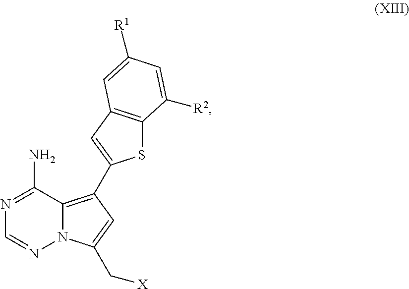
N12C(=C(C3=CC4=C(S3)C([R2])=CC([R1])=C4)C=C1C[X])C(N)=NC=N2
